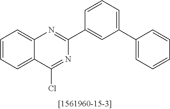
C1=CC=C2C(=C1)N=C(C1=CC(C3=CC=CC=C3)=CC=C1)N=C2Cl
